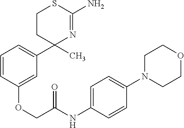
C1CC(C2=CC=CC(OCC(NC3=CC=C(N4CCOCC4)C=C3)=O)=C2)(C)N=C(N)S1
